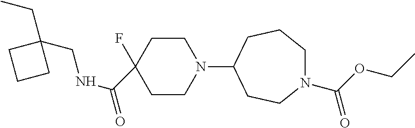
C1CN(C2CCN(C(OCC)=O)CCC2)CCC1(F)C(NCC1(CC)CCC1)=O
